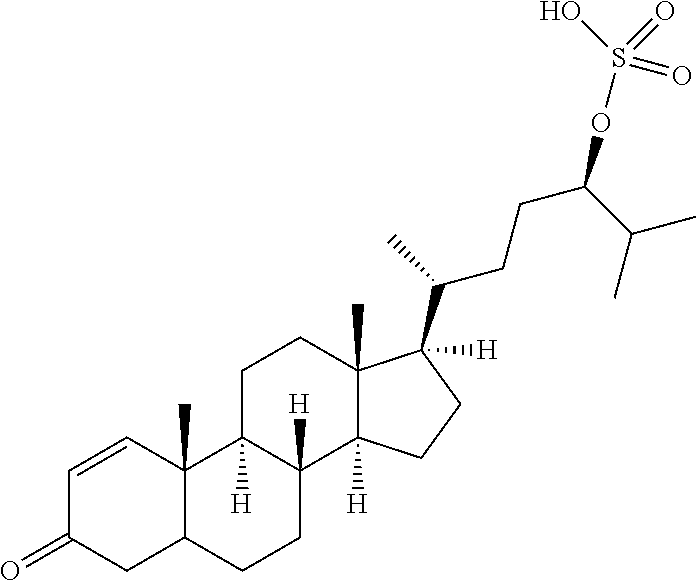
C1=CC2(C)C(CC1=O)CCC1([H])C2([H])CCC2(C)C1([H])CCC2([H])C(CCC(OS(=O)(=O)O)C(C)C)C
